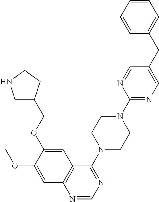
C1C(COC2=CC3=C(C=C2OC)N=CN=C3N2CCN(C3=NC=C(CC4=CC=CC=C4)C=N3)CC2)CCN1
